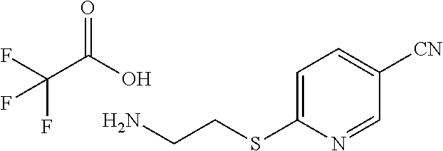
C1=C(SCCN)N=CC([CN])=C1.OC(C(F)(F)F)=O
